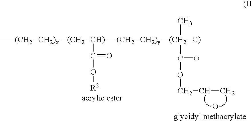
C[(CH2][CH2)x][(CH2][CH)]([(CH2][CH2)y][(CH2]([C)])(C)C(=O)OCCC)C(O[R2])=O.O
